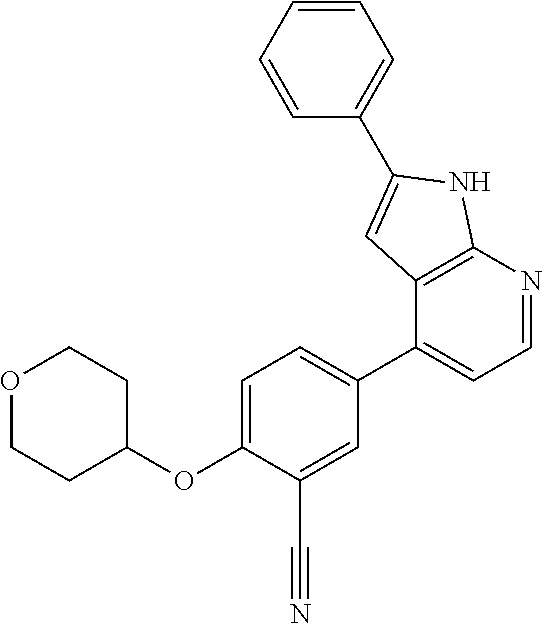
C1(OC2CCOCC2)=CC=C(C2=CC=NC3=C2C=C(C2=CC=CC=C2)N3)C=C1C#N
